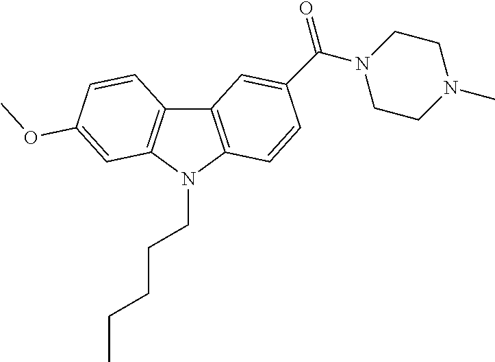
C12=C(N(CCCCC)C3=C1C=CC(OC)=C3)C=CC(C(N1CCN(C)CC1)=O)=C2
